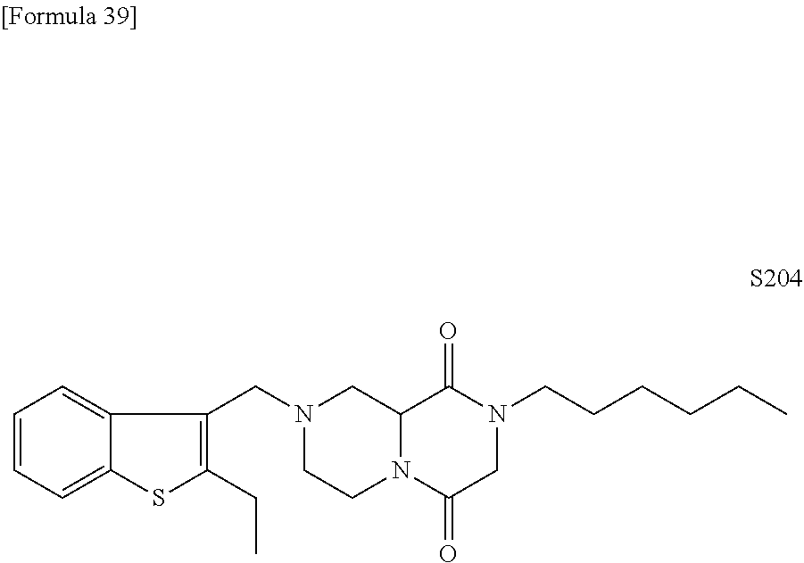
C1=CC=C2C(=C1)C(CN1CCN3C(C1)C(=O)N(CCCCCC)CC3=O)=C(CC)S2
